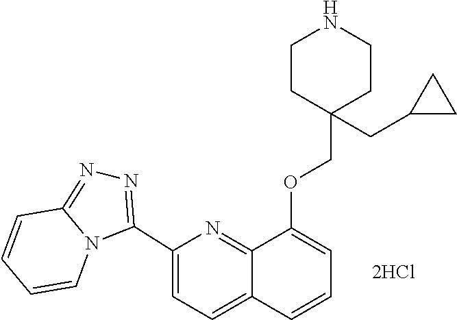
C12=NN=C(C3=CC=C4C(=N3)C(OCC3(CC5CC5)CCNCC3)=CC=C4)N1C=CC=C2
